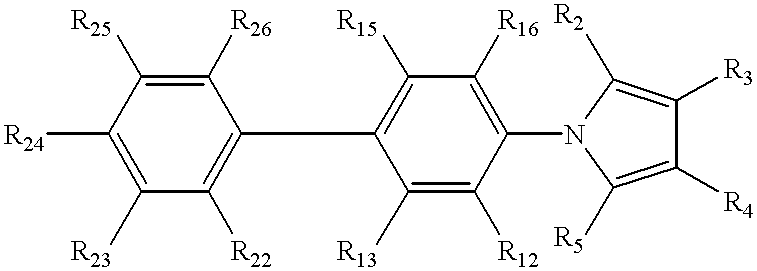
[R24]C1=C([R23])C([R22])=C(C2=C([R15])C([R16])=C(N3C([R5])=C([R4])C([R3])=C3[R2])C([R12])=C2[R13])C([R26])=C1[R25]
